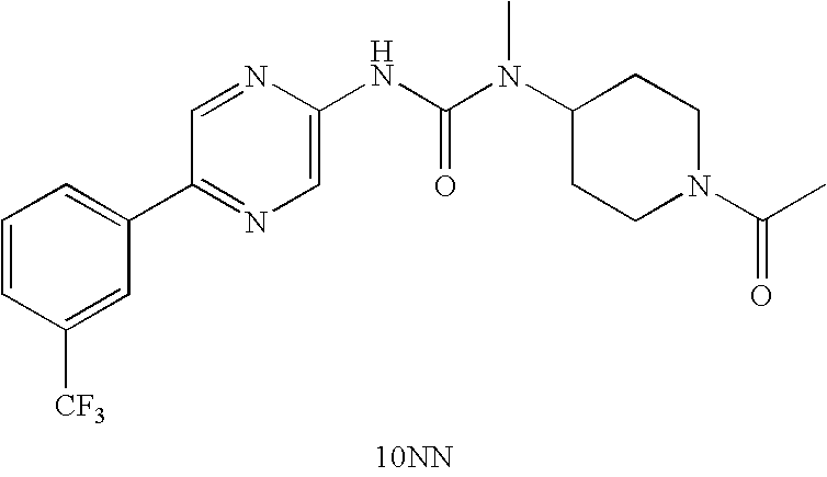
[10NN].C1(C2=CC=CC([CF3])=C2)=NC=C(NC(N(C)C2CCN(C(=O)C)CC2)=O)N=C1
